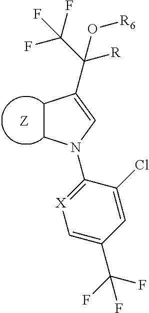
C1CN(C2=[X]C=C(C(F)(F)F)C=C2Cl)C=C1C(C(F)(F)F)([R])O[R6].[Z]
